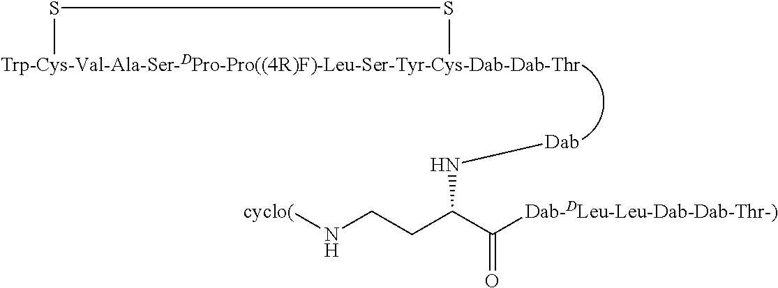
S(C)SC.N(C(CCN[cyclo(])C([Dab-DLeu-Leu-Dab-Dab-Thr-)])=O)[Dab]
